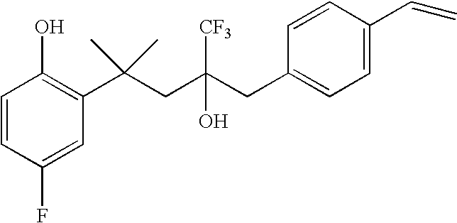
C1(F)=CC(C(CC(CC2=CC=C(C=C)C=C2)(O)[CF3])(C)C)=C(O)C=C1
